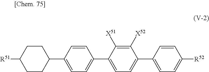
C1CC(C2=CC=C(C3=CC=C(C4=CC=C([R52])C=C4)C([X52])=C3[X51])C=C2)CCC1[R51]
